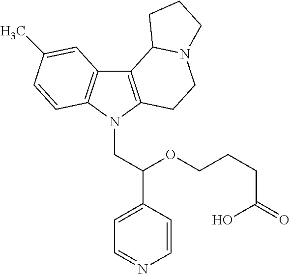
C12=C(N(CC(C3=CC=NC=C3)OCCCC(=O)O)C3=C1C=C(C)C=C3)CCN1C2CCC1
